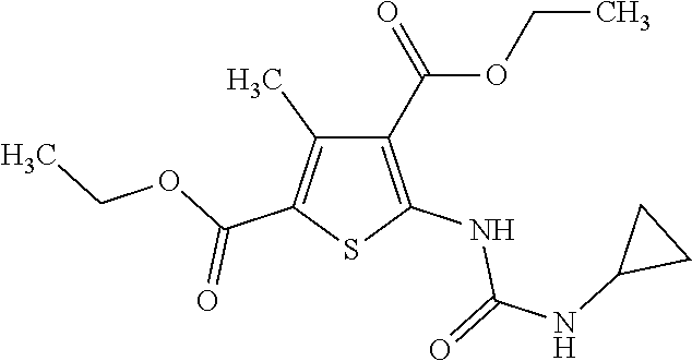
C1(C(=O)OCC)=C(NC(NC2CC2)=O)SC(C(OCC)=O)=C1C
